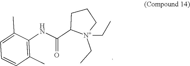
C1=CC(C)=C(NC(C2[N+](CC)(CC)CCC2)=O)C(C)=C1
